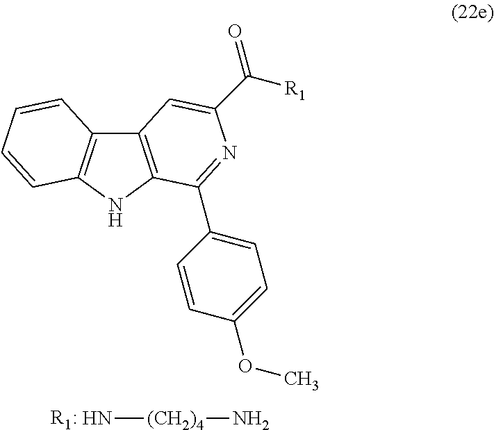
C12=C(NC3=C1C=CC=C3)C(C1=CC=C(OC)C=C1)=NC(C(=O)[R1])=C2.N[(CH2)4]N.[R1:]
